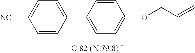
C1=C(C2=CC=C(OCC=C)C=C2)C=CC([NC])=C1
